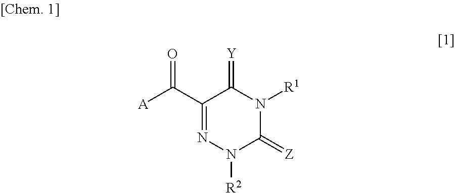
C1(C([A])=O)=NN([R2])C(=[Z])N([R1])C1=[Y]
